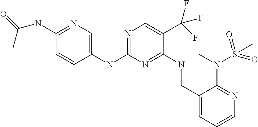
N(C1=NC=C(C(F)(F)F)C(NCC2=CC=CN=C2N(C)S(=O)(C)=O)=N1)C1=CN=C(NC(=O)C)C=C1
